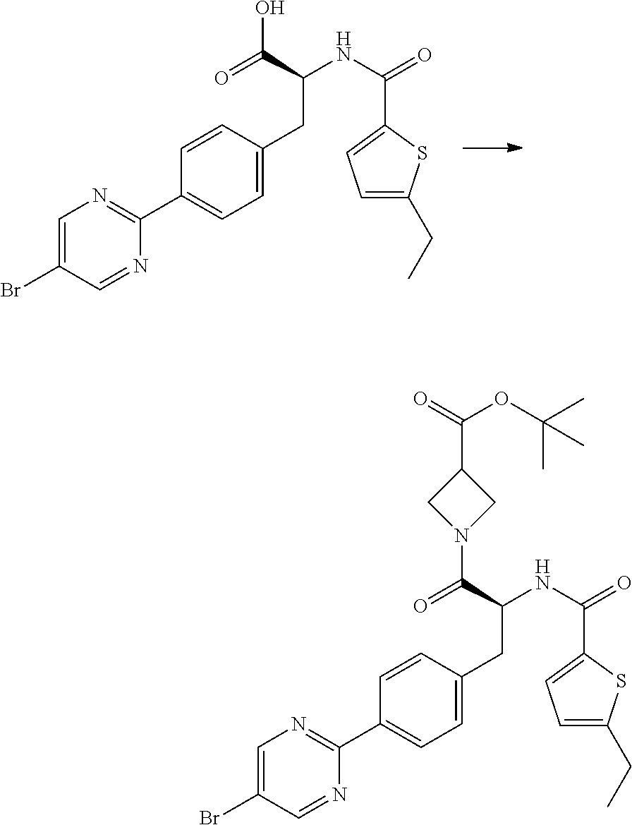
C1=C(Br)C=NC(C2=CC=C(CC(NC(=O)C3=CC=C(CC)S3)C(=O)O)C=C2)=N1.C1=C(Br)C=NC(C2=CC=C(CC(NC(=O)C3=CC=C(CC)S3)C(=O)N3CC(C(OC(C)(C)C)=O)C3)C=C2)=N1
